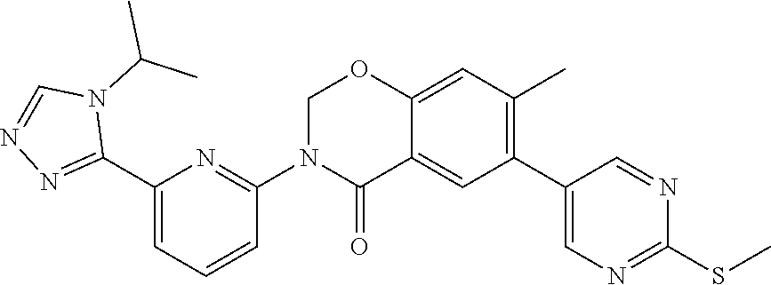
C12=CC(C)=C(C3=CN=C(SC)N=C3)C=C1C(=O)N(C1=NC(C3=NN=CN3C(C)C)=CC=C1)CO2
